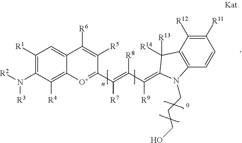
C1([R1])=C(N([R2])[R3])C([R4])=C2C(=C1)C([R6])=C([R5])C(C(=C(C([R9])=C1C([R13])([R14])C3=C(C=CC([R11])=C3[R12])N1CCCO)[R8])[R7])=[O+]2
